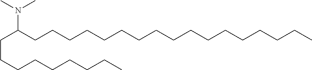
N(C(CCCCCCCCCCCCCCCCC)CCCCCCCCC)(C)C
